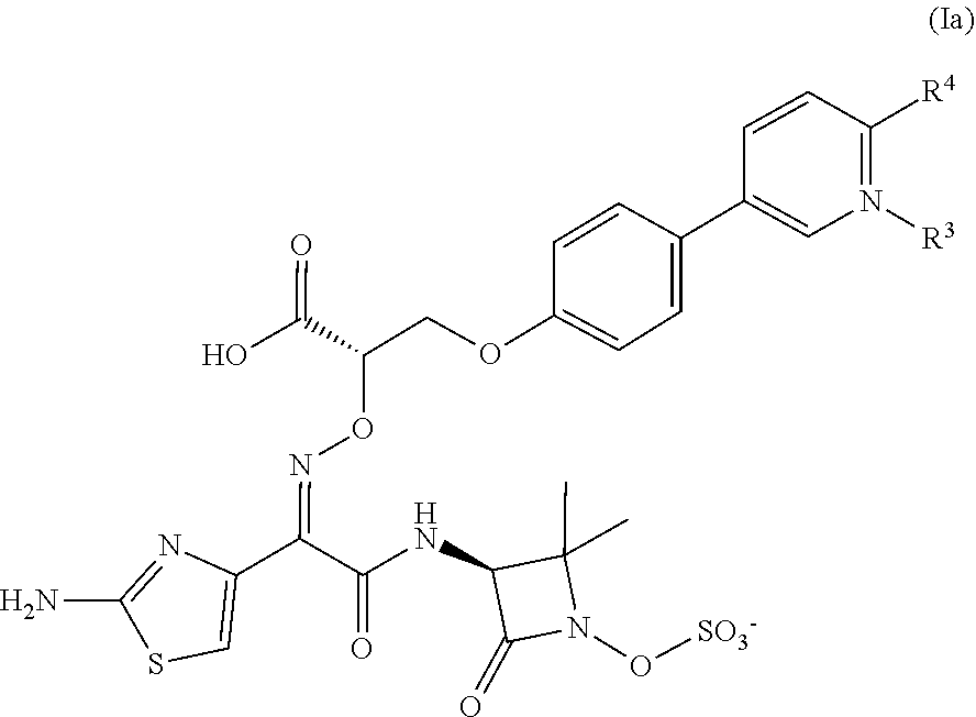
S1C(N)=NC(C(=NOC(COC2=CC=C(C3=CN([R3])=C([R4])C=C3)C=C2)C(=O)O)C(NC2C(=O)N(O[SO3-])C2(C)C)=O)=C1
